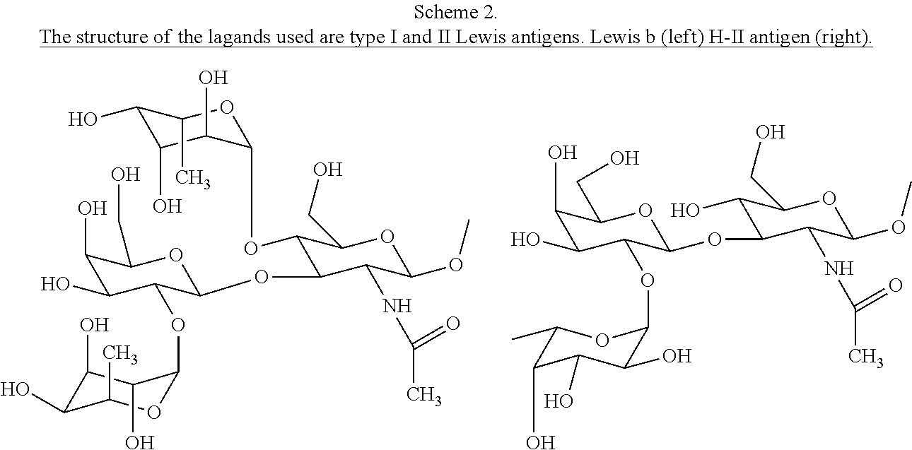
C1(O)C(O)C(OC2OC(C)C(O)C(O)C2O)C(OC2C(OC3C(O)C(O)C(O)C(C)O3)C(CO)OC(OC)C2NC(=O)C)OC1CO.C1(O)C(O)C(OC2C(O)C(O)C(O)C(C)O2)C(OC2C(O)C(CO)OC(OC)C2NC(=O)C)OC1CO
